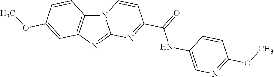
N12C3=C(N=C1N=C(C(=O)NC1=CN=C(OC)C=C1)C=C2)C=C(OC)C=C3
